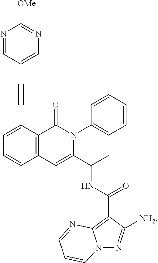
C1=C(C#CC2=CN=C([OMe])N=C2)C2=C(C=C1)C=C(C(C)NC(C1=C3N(N=C1[NH2])C=CC=N3)=O)N(C1=CC=CC=C1)C2=O
